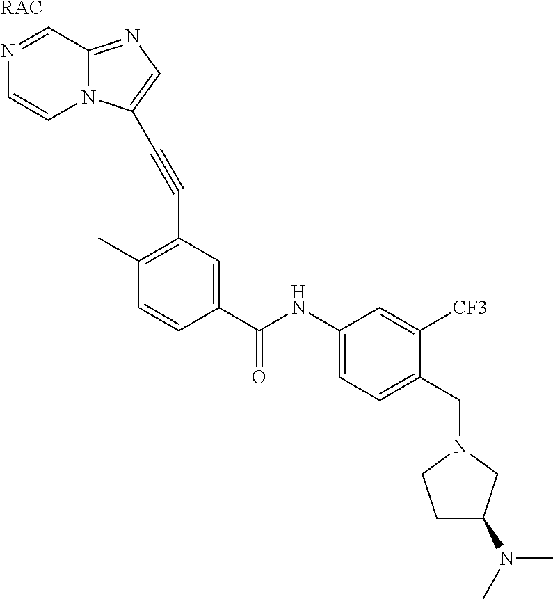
[RAC].C1=CC(C(=O)NC2=CC=C(CN3CCC(N(C)C)C3)C([CF3])=C2)=CC(C#CC2=CN=C3N2C=CN=C3)=C1C
